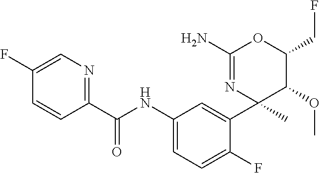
C1(C(NC2=CC=C(F)C(C3(C)C(OC)C(CF)OC(N)=N3)=C2)=O)=NC=C(F)C=C1
